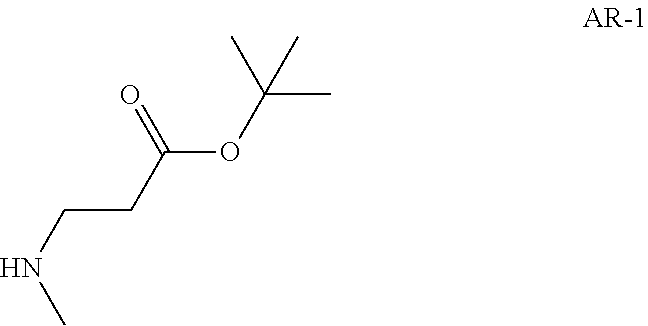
C(CC(OC(C)(C)C)=O)NC
